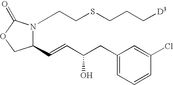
C(SCCN1C(C=CC(CC2=CC=CC(Cl)=C2)O)COC1=O)CC[D3]
